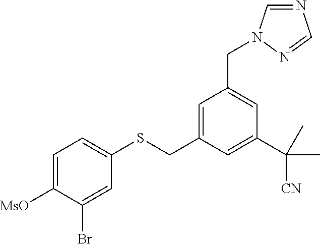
C1=C([MsO])C(Br)=CC(SCC2=CC(CN3C=NC=N3)=CC(C([CN])(C)C)=C2)=C1
